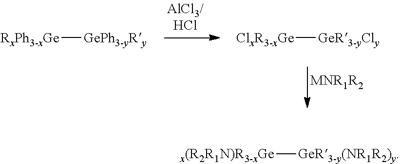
[RxPh3-xGe][GePh3-yRy].[ClxR3-xGe][GeR3-yCly].[MNR1R2].[x(R2R1N)R3-xGe][GeR3-y(NR1R2)y]
